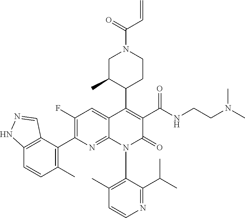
C1(F)=C(C2=C(C)C=CC3=C2C=NN3)N=C2C(=C1)C(C1CCN(C(=O)C=C)CC1C)=C(C(NCCN(C)C)=O)C(=O)N2C1=C(C)C=CN=C1C(C)C
